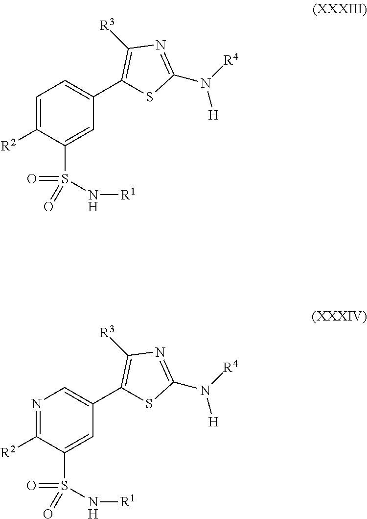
C1=C([R2])C(S(=O)(N[R1])=O)=CC(C2=C([R3])N=C(N([R4])[H])S2)=C1.N1=C([R2])C(S(=O)(N[R1])=O)=CC(C2=C([R3])N=C(N([R4])[H])S2)=C1
